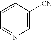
C1=C([CN])C=CC=N1
